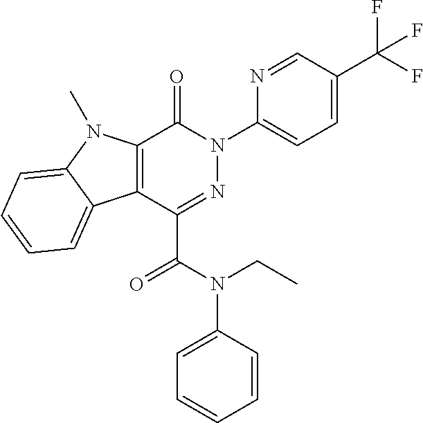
C1=NC(N2C(=O)C3=C(C(C(=O)N(C4=CC=CC=C4)CC)=N2)C2=CC=CC=C2N3C)=CC=C1C(F)(F)F
